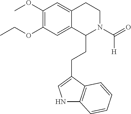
O(C1=C(OC)C=C2C(=C1)C(CCC1=CNC3=C1C=CC=C3)N(C(=O)[H])CC2)CC
